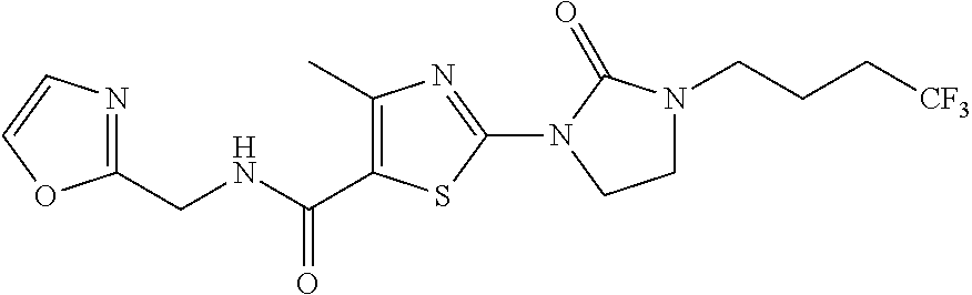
C1(C)=C(C(NCC2=NC=CO2)=O)SC(N2CCN(CCC[CF3])C2=O)=N1
